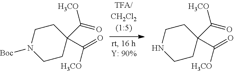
C1N([Boc])CCC(C(=O)[H3CO])(C(=O)[H3CO])C1.C1NCCC(C(=O)[H3CO])(C(=O)[H3CO])C1
